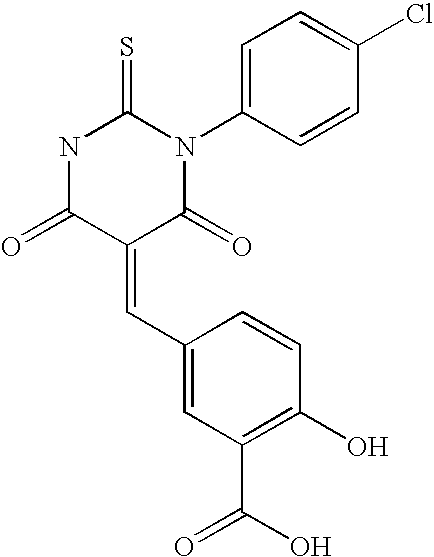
O=C1C(=CC2=CC(C(=O)O)=C(O)C=C2)C(=O)N(C2=CC=C(Cl)C=C2)C(=S)N1
